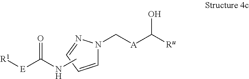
C1=CC=NN1C[A]C([Ru])O.CNC([E][R1])=O
